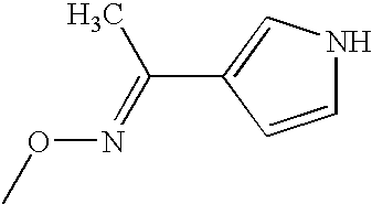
C1(C(=NOC)C)=CNC=C1
